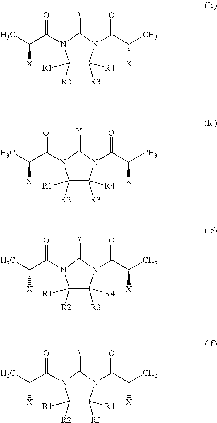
N1(C(C(C)[X])=O)C(=[Y])N(C(C(C)[X])=O)C([R1])([R2])C1([R3])[R4].N1(C(C(C)[X])=O)C(=[Y])N(C(C(C)[X])=O)C([R1])([R2])C1([R3])[R4].N1(C(C(C)[X])=O)C(=[Y])N(C(C(C)[X])=O)C([R1])([R2])C1([R3])[R4].N1(C(C(C)[X])=O)C(=[Y])N(C(C(C)[X])=O)C([R1])([R2])C1([R3])[R4]
